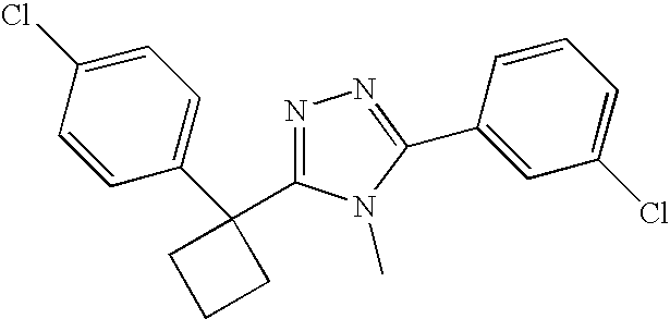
N1=C(C2(C3=CC=C(Cl)C=C3)CCC2)N(C)C(C2=CC(Cl)=CC=C2)=N1
